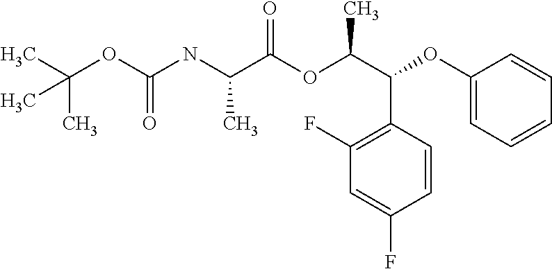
N(C(C(OC(C(C1=C(F)C=C(F)C=C1)OC1=CC=CC=C1)C)=O)C)C(OC(C)(C)C)=O
